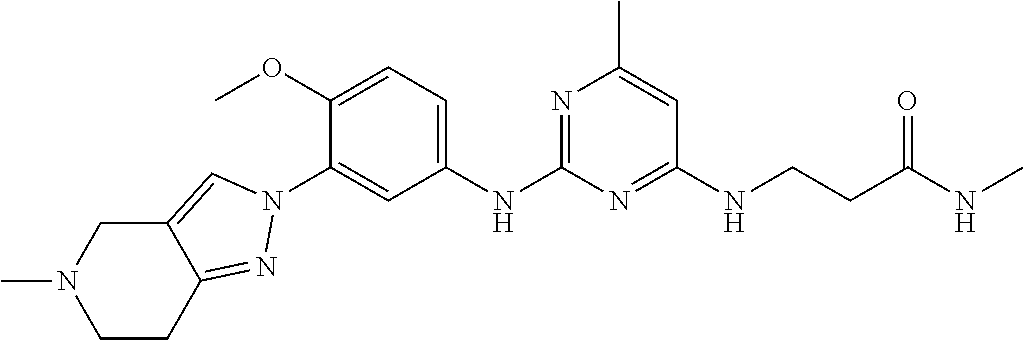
C1=C(NC2=NC(C)=CC(NCCC(NC)=O)=N2)C=C(N2C=C3C(=N2)CCN(C)C3)C(OC)=C1
